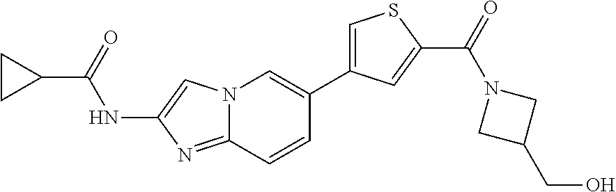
N12C(=NC(NC(C3CC3)=O)=C1)C=CC(C1=CSC(C(=O)N3CC(CO)C3)=C1)=C2
